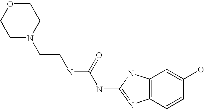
N1(CCNC(NC2=NC3=C(N2)C=C(O)C=C3)=O)CCOCC1
